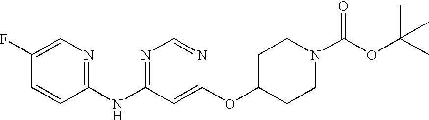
C1(F)=CN=C(NC2=NC=NC(OC3CCN(C(OC(C)(C)C)=O)CC3)=C2)C=C1
